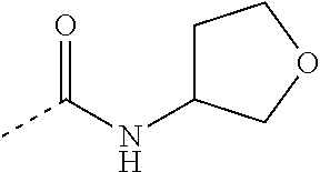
CC(NC1CCOC1)=O
